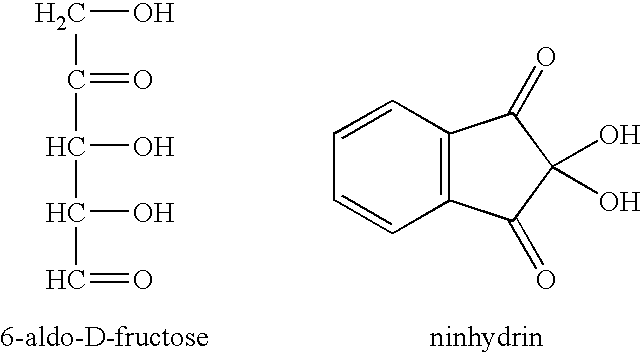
C1=CC2=C(C=C1)C(=O)C(O)(O)C2=O.C(O)C(C(O)C(C=O)O)=O
